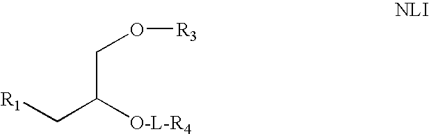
[R1]CC([O-L-R4])CO[R3]
